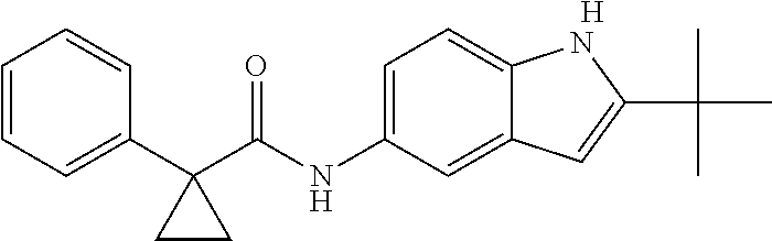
C1(C2(C(NC3=CC=C4C(=C3)C=C(C(C)(C)C)N4)=O)CC2)=CC=CC=C1.[H]
